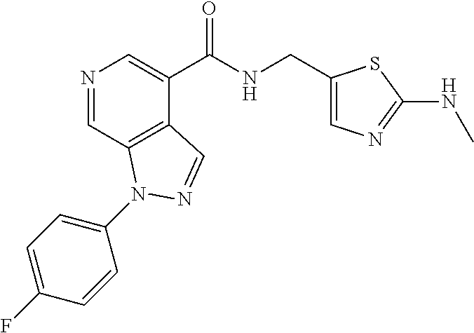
N1=CC2=C(C(C(NCC3=CN=C(NC)S3)=O)=C1)C=NN2C1=CC=C(F)C=C1
